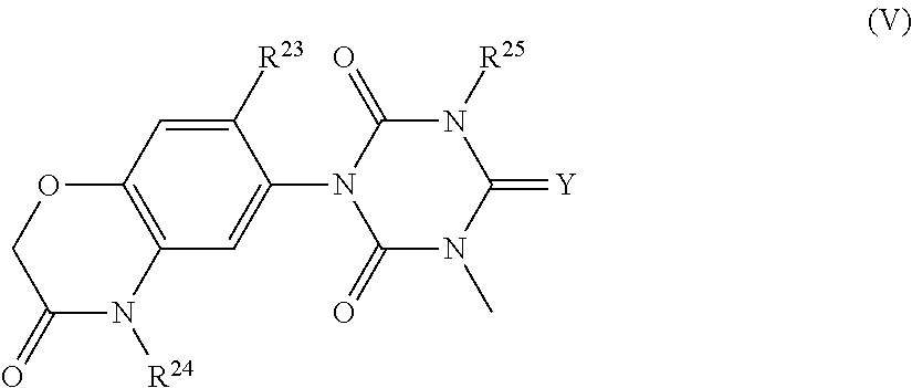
C1([R23])=CC2=C(C=C1N1C(=O)N(C)C(=[Y])N([R25])C1=O)N([R24])C(=O)CO2
